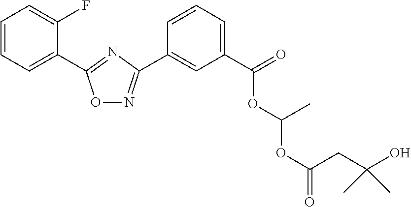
O1N=C(C2=CC(C(=O)OC(OC(=O)CC(O)(C)C)C)=CC=C2)N=C1C1=CC=CC=C1F
